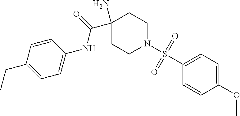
C1(N)(C(=O)NC2=CC=C(CC)C=C2)CCN(S(C2=CC=C(OC)C=C2)(=O)=O)CC1
